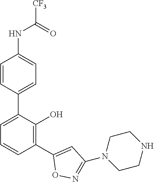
C1(NC([CF3])=O)=CC=C(C2=CC=CC(C3=CC(N4CCNCC4)=NO3)=C2O)C=C1
